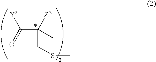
C(C(=O)[Y2])([Z2])(C)CSC
